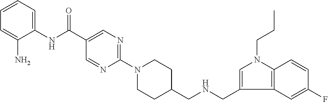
C1(NC(=O)C2=CN=C(N3CCC(CNCC4=CN(CCC)C5=C4C=C(F)C=C5)CC3)N=C2)=CC=CC=C1N
